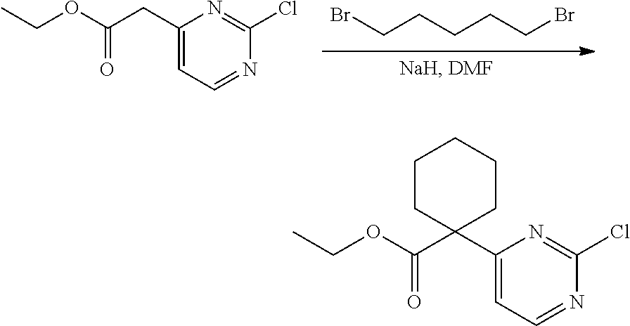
C1(CC(OCC)=O)=CC=NC(Cl)=N1.C(CCCCBr)Br.C1(C2(C(OCC)=O)CCCCC2)=CC=NC(Cl)=N1
